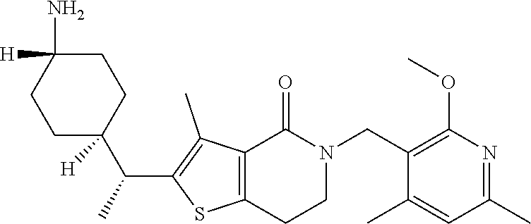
C1(C)=CC(C)=NC(OC)=C1CN1CCC2=C(C(C)=C(C(C)C3([H])CCC([H])(N)CC3)S2)C1=O
